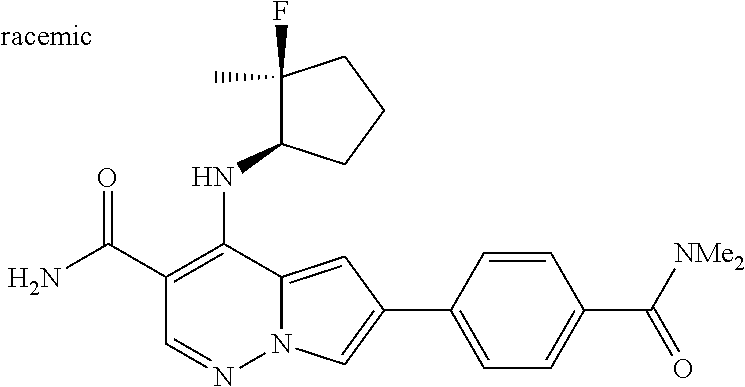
O=C(C1=C(NC2C(F)(C)CCC2)C2=CC(C3=CC=C(C([NMe2])=O)C=C3)=CN2N=C1)N
